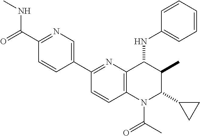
C1(C2=CN=C(C(=O)NC)C=C2)=NC2=C(C=C1)N(C(C)=O)C(C1CC1)C(C)C2NC1=CC=CC=C1
